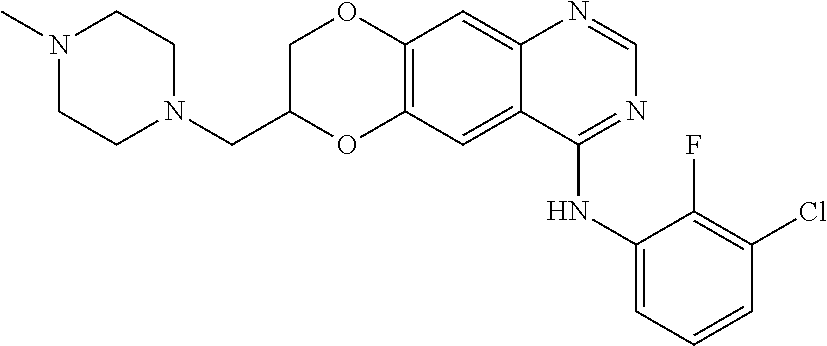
C12=C(C=C3C(=C1)N=CN=C3NC1=CC=CC(Cl)=C1F)OC(CN1CCN(C)CC1)CO2
